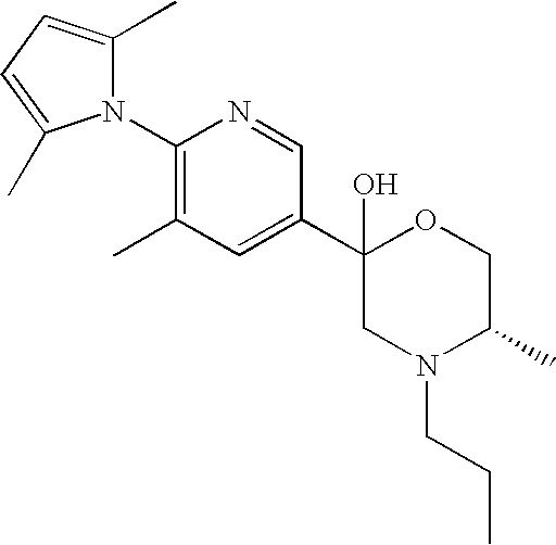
N1(C2=C(C)C=C(C3(O)CN(CCC)C(C)CO3)C=N2)C(C)=CC=C1C
